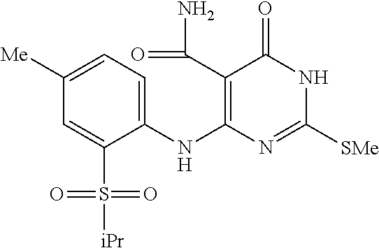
C1([Me])=CC=C(NC2=C(C(=O)N)C(=O)NC([SMe])=N2)C(S([iPr])(=O)=O)=C1
